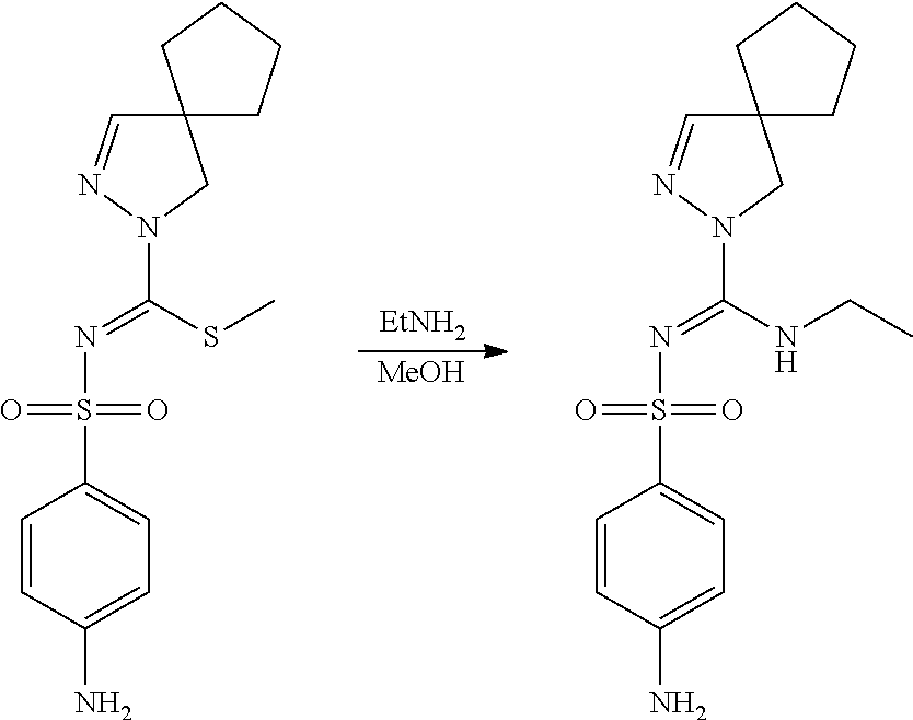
[MeOH].C1=CC(N)=CC=C1S(N=C(NCC)N1N=CC2(C1)CCCC2)(=O)=O.C1=CC(N)=CC=C1S(N=C(SC)N1N=CC2(C1)CCCC2)(=O)=O.[EtNH2]
